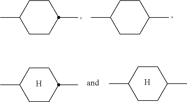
CC1CCC(C)CC1.CC1CCC(C)CC1.CC1CCC(C)CC1.CC1CCC(C)CC1.[H].[H]
